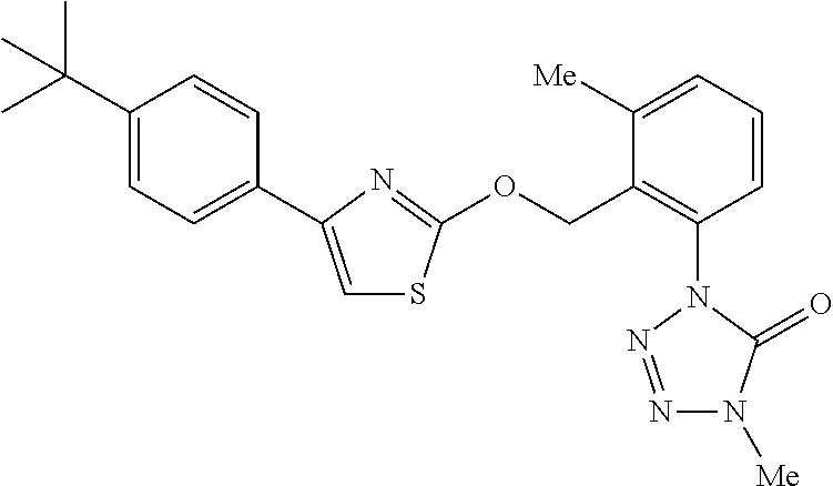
C1=C(C2=CC=C(C(C)(C)C)C=C2)N=C(OCC2=C(N3N=NN([Me])C3=O)C=CC=C2[Me])S1
